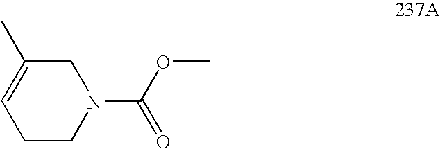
C1CN(C(OC)=O)CC(C)=C1
